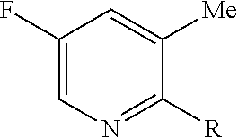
C1(F)=CN=C([R])C([Me])=C1
